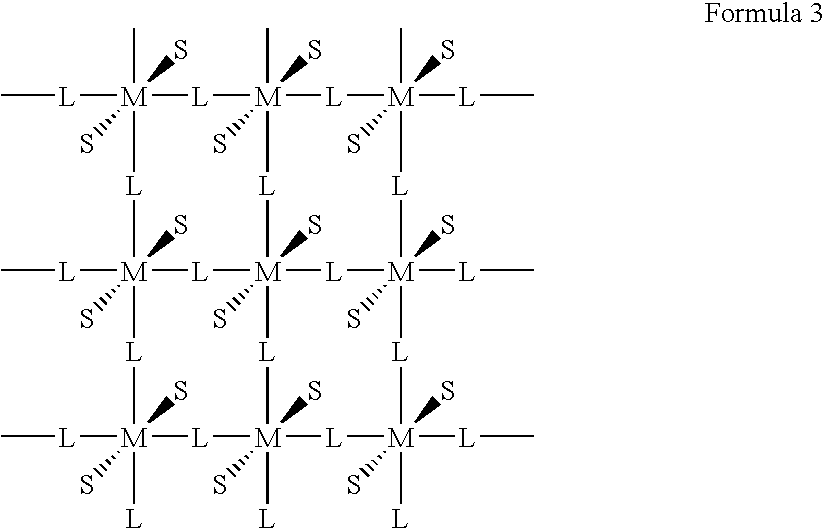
C[L][M]1(C)(S)(S)[L][M]2(C)(S)(S)[L][M]([L]C)(C)(S)(S)[L][M]3([L]C)(S)(S)[L][M]4(S)(S)([L]2)[L][M]([L]C)(S)(S)([L]1)[L][M]([L]C)([L])(S)(S)[L][M]([L])(S)(S)([L][M]([L]C)([L])(S)(S)[L]3)[L]4
